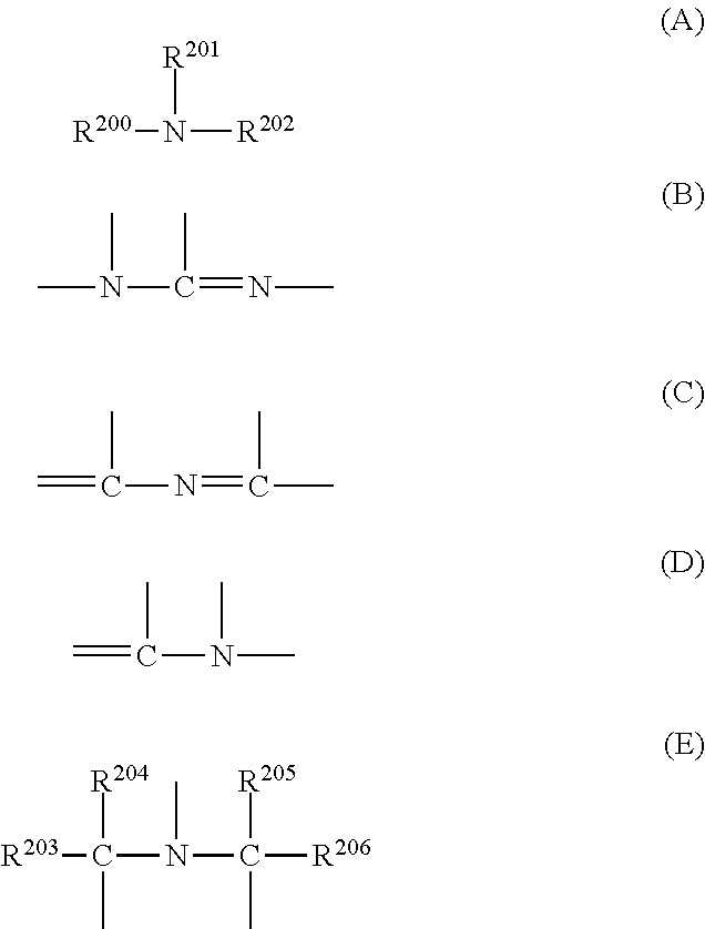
[R200]N([R202])[R201].CN(C(=NC)C)C.C=C(N=C(C)C)C.C=C(N(C)C)C.[R203]C(N(C([R206])([R205])C)C)([R204])C
